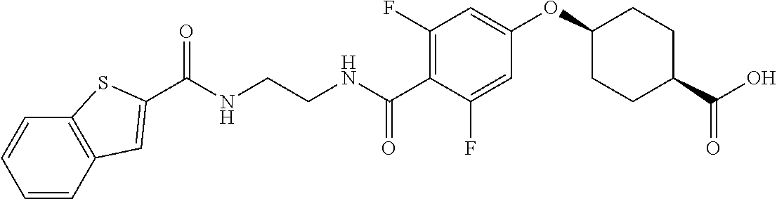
C(NCCNC(C1=C(F)C=C(OC2CCC(C(O)=O)CC2)C=C1F)=O)(=O)C1=CC2=C(C=CC=C2)S1
